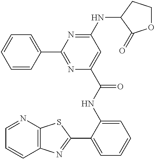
C1=NC2=C(C=C1)N=C(C1=CC=CC=C1NC(=O)C1=CC(NC3C(=O)OCC3)=NC(C3=CC=CC=C3)=N1)S2
